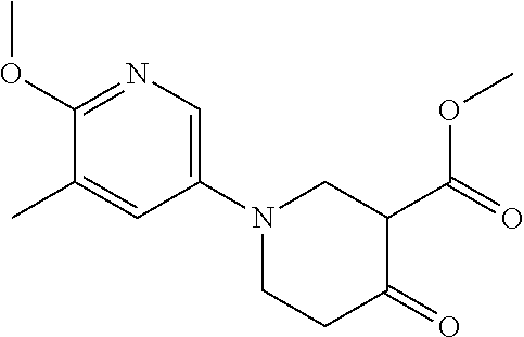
C1(OC)=NC=C(N2CCC(=O)C(C(OC)=O)C2)C=C1C
